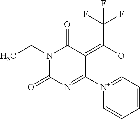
C1(=C([O-])C(F)(F)F)C([N+]2=CC=CC=C2)=NC(=O)N(CC)C1=O
